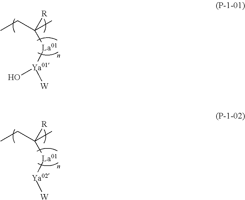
CCC([La01][Ya01]([W])O)([R])C.CCC([La01][Ya02][W])([R])C
